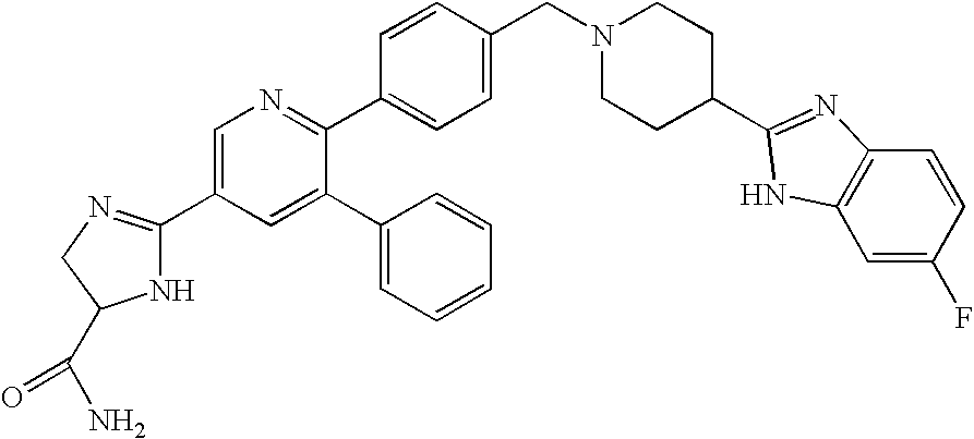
C1=C(C2=NCC(C(N)=O)N2)C=C(C2=CC=CC=C2)C(C2=CC=C(CN3CCC(C4=NC5=C(C=C(F)C=C5)N4)CC3)C=C2)=N1
